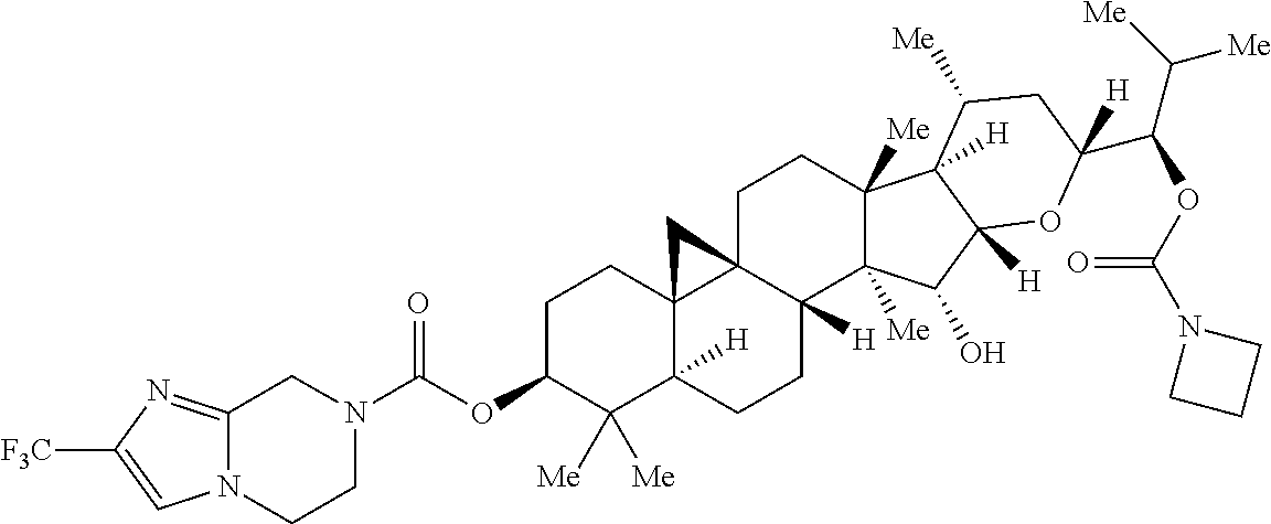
C1C23C4(C([H])(CCC2([H])C2([Me])C([Me])(C1)C1([H])C([Me])CC(C(OC(N5CCC5)=O)C([Me])[Me])([H])OC1([H])C2O)C([Me])([Me])C(OC(=O)N1CCN2C(=NC([F3C])=C2)C1)CC4)C3
